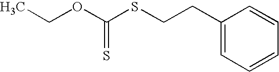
C(OC(SCCC1=CC=CC=C1)=S)C
